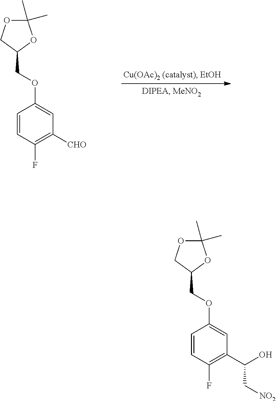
C1=CC(F)=C([CHO])C=C1OCC1COC(C)(C)O1.C1=CC(F)=C(C(O)C[NO2])C=C1OCC1COC(C)(C)O1
